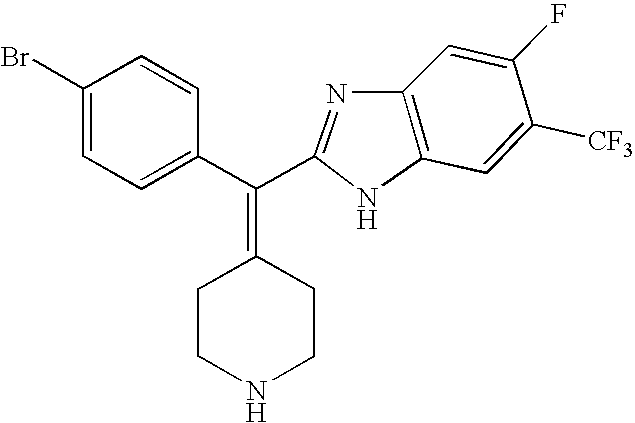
C1=C(F)C([CF3])=CC2=C1N=C(C(C1=CC=C(Br)C=C1)=C1CCNCC1)N2
